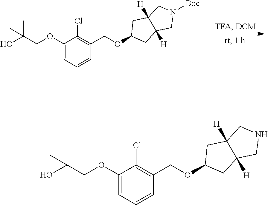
[Boc]N1CC2([H])C([H])(C1)CC(OCC1=C(Cl)C(OCC(O)(C)C)=CC=C1)C2.N1CC2([H])C([H])(C1)CC(OCC1=C(Cl)C(OCC(O)(C)C)=CC=C1)C2
